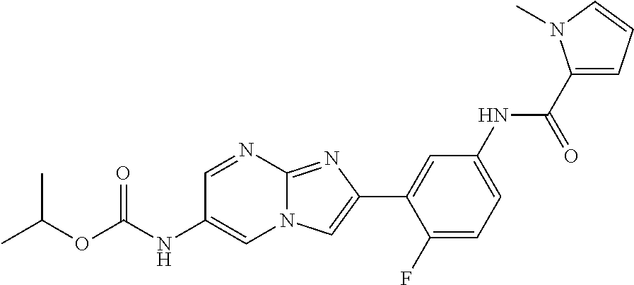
C1=NC2=NC(C3=CC(NC(C4=CC=CN4C)=O)=CC=C3F)=CN2C=C1NC(OC(C)C)=O
